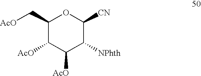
C1(C[AcO])C([AcO])C([AcO])C([NPhth])C([CN])O1
